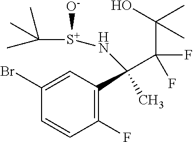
C1(F)=C(C(C(F)(C(O)(C)C)F)(C)N[S+](C(C)(C)C)[O-])C=C(Br)C=C1
